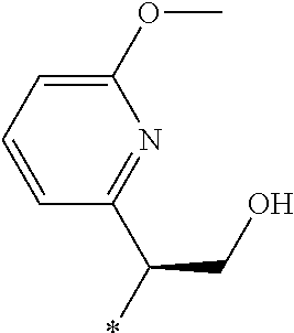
C1(OC)=CC=CC(C(CO)*)=N1
